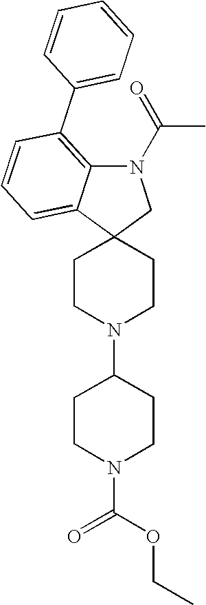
N1(C(=O)C)C2=C(C3=CC=CC=C3)C=CC=C2C2(C1)CCN(C1CCN(C(OCC)=O)CC1)CC2
